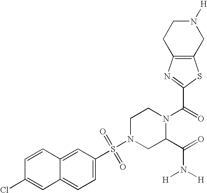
C1=CC2=CC(S(N3CC(C(=O)N([H])[H])N(C(=O)C4=NC5=C(S4)CN([H])CC5)CC3)(=O)=O)=CC=C2C=C1Cl
